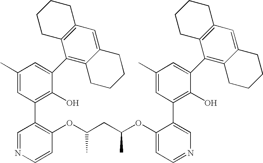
C1(C)=CC(C2=C(OC(CC(OC3=CC=NC=C3C3=C(O)C(C4=C5C(=CC6=C4CCCC6)CCCC5)=CC(C)=C3)C)C)C=CN=C2)=C(O)C(C2=C3C(=CC4=C2CCCC4)CCCC3)=C1
